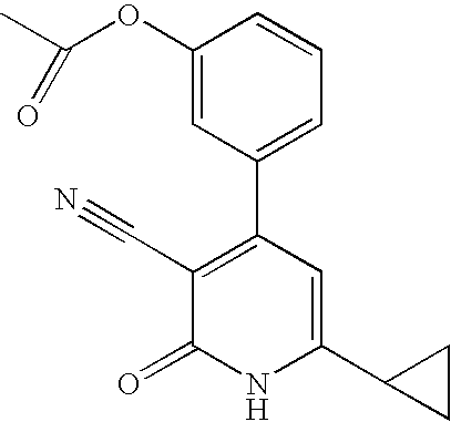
C1(OC(C)=O)=CC(C2=C(C#N)C(=O)NC(C3CC3)=C2)=CC=C1
